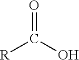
[R]C(O)=O
